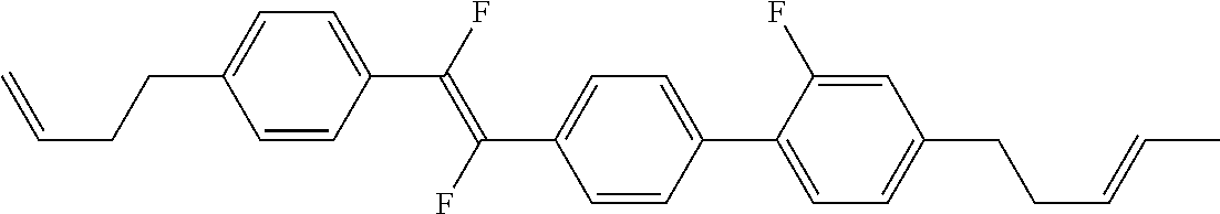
C1=CC(C(=C(C2=CC=C(C3=CC=C(CCC=CC)C=C3F)C=C2)F)F)=CC=C1CCC=C
